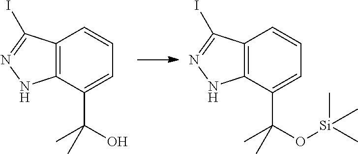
C12=C(C(C(O)(C)C)=CC=C1)NN=C2I.C12=C(C(C(O[Si](C)(C)C)(C)C)=CC=C1)NN=C2I
